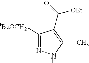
C1([tBuOCH2])=NNC(C)=C1C(=O)[OEt]
